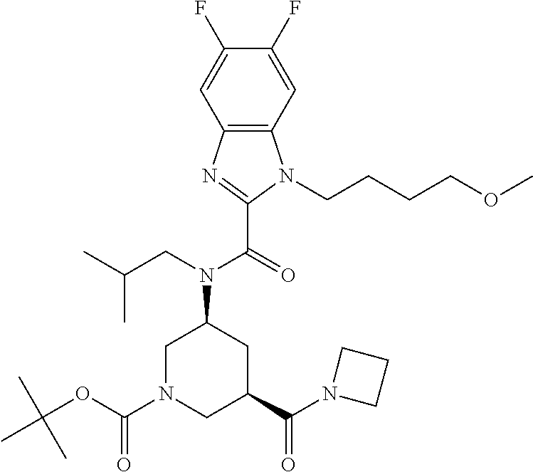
C1N(C(=O)OC(C)(C)C)CC(C(=O)N2CCC2)CC1N(C(C1=NC2=C(C=C(F)C(F)=C2)N1CCCCOC)=O)CC(C)C
